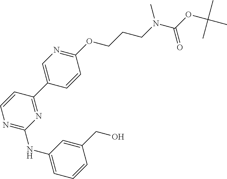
C1(NC2=NC=CC(C3=CN=C(OCCCN(C(OC(C)(C)C)=O)C)C=C3)=N2)=CC=CC(CO)=C1
